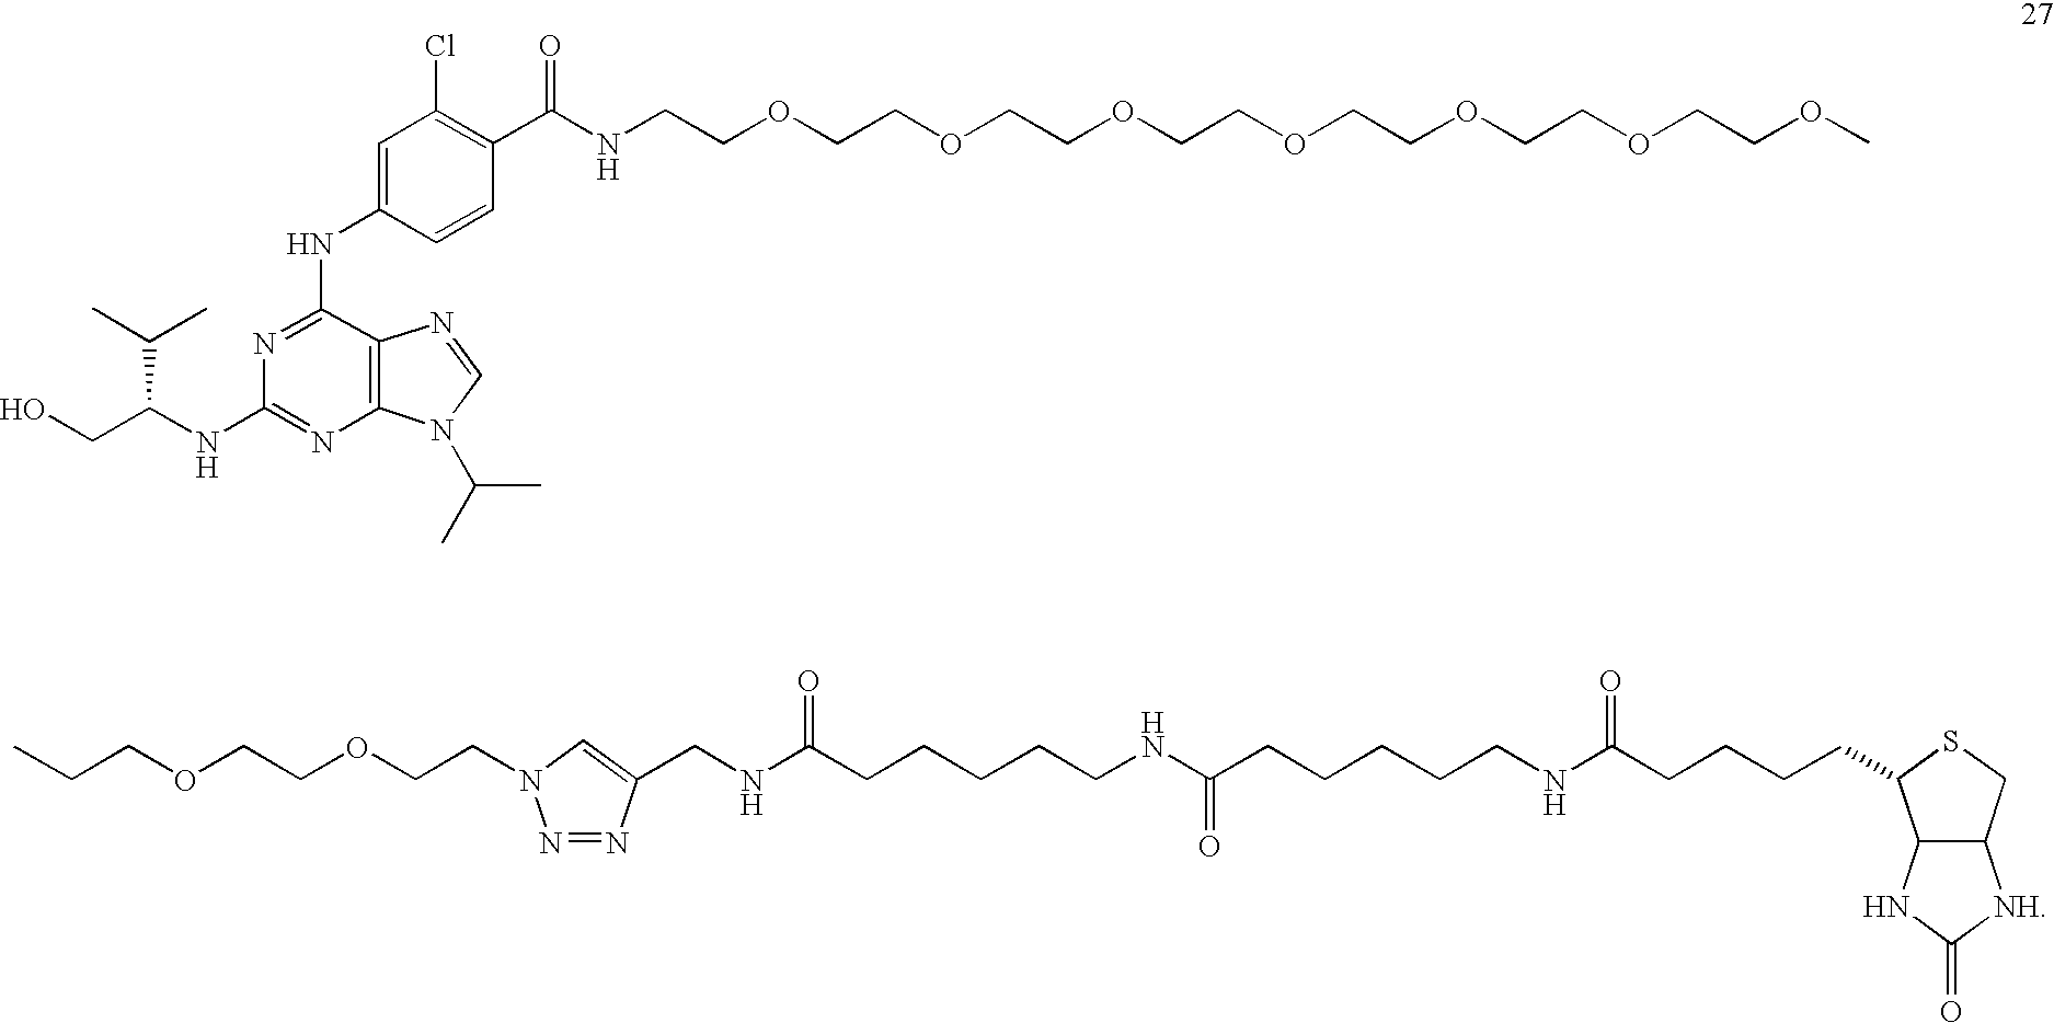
N1=NC(CNC(CCCCCNC(CCCCCNC(CCCCC2C3C(CS2)[NH]C(=O)N3)=O)=O)=O)=CN1CCOCCOCCC.C(COCCOCCOCCOCCOCCOCCOC)NC(C1=C(Cl)C=C(NC2=NC(NC(CO)C(C)C)=NC3=C2N=CN3C(C)C)C=C1)=O
